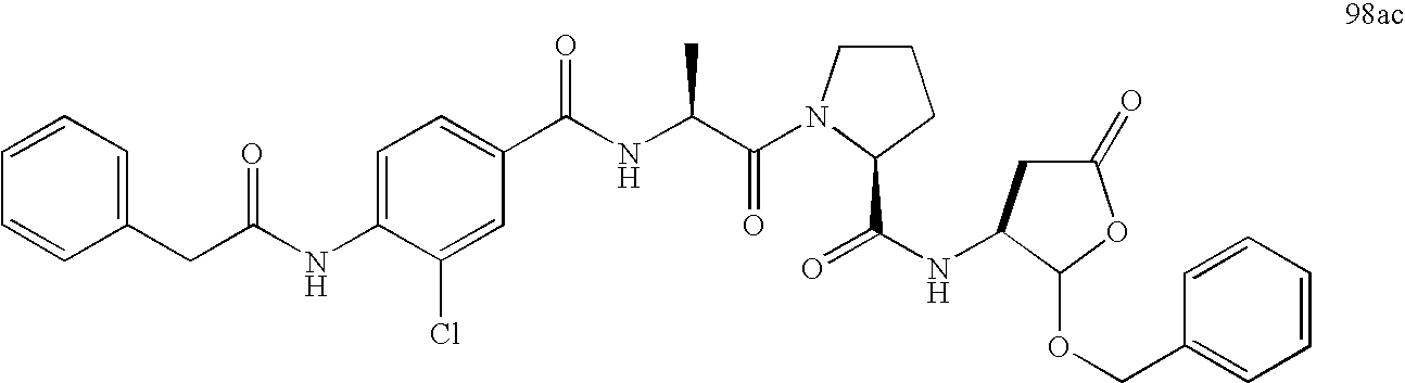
C1=C(NC(CC2=CC=CC=C2)=O)C(Cl)=CC(C(NC(C(=O)N2CCCC2C(NC2CC(=O)OC2OCC2=CC=CC=C2)=O)C)=O)=C1
